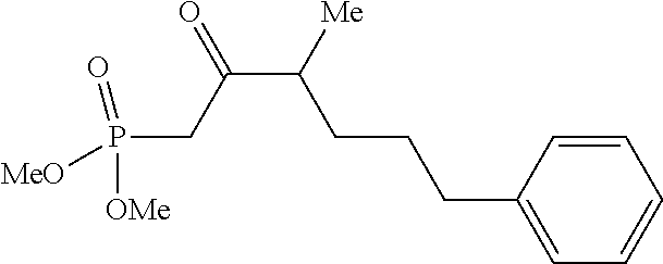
C(C([Me])CCCC1=CC=CC=C1)(CP([OMe])([MeO])=O)=O
